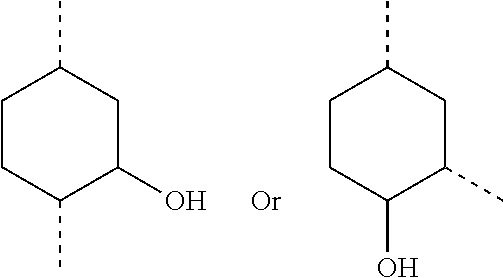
C1CC(C)C(O)CC1C.C1CC(O)C(C)CC1C.[Or]
